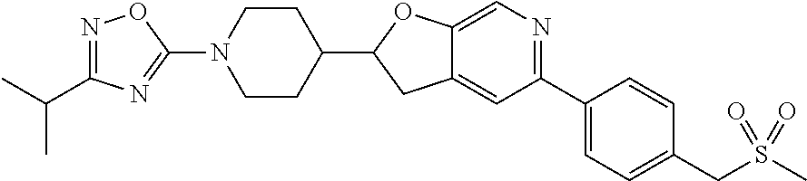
C12=CC(C3=CC=C(CS(C)(=O)=O)C=C3)=NC=C1OC(C1CCN(C3=NC(C(C)C)=NO3)CC1)C2
